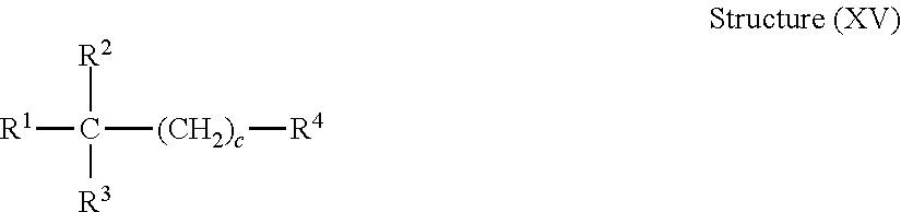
C([(CH2)c][R4])([R1])([R2])[R3]
